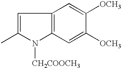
C1=C(C)N([CH2COOCH3])C2=C1C=C([OCH3])C([OCH3])=C2
